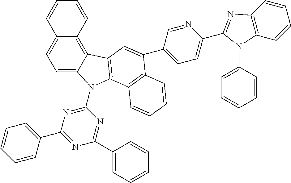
C1=C2C(=C3C(=C1)C=CC=C3)C1=C(N2C2=NC(C3=CC=CC=C3)=NC(C3=CC=CC=C3)=N2)C2=C(C(C3=CC=C(C4=NC5=C(N4C4=CC=CC=C4)C=CC=C5)N=C3)=C1)C=CC=C2
